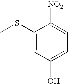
C1(O)=CC=C([NO2])C(SC)=C1
